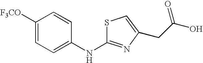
C1([F3CO])=CC=C(NC2=NC(CC(=O)O)=CS2)C=C1
